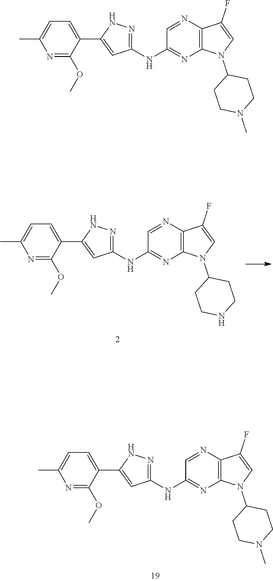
C1(NC2=NNC(C3=CC=C(C)N=C3OC)=C2)=NC2=C(N=C1)C(F)=CN2C1CCN(C)CC1.C1(NC2=NNC(C3=CC=C(C)N=C3OC)=C2)=NC2=C(N=C1)C(F)=CN2C1CCN(C)CC1.C1(NC2=NNC(C3=CC=C(C)N=C3OC)=C2)=NC2=C(N=C1)C(F)=CN2C1CCNCC1
